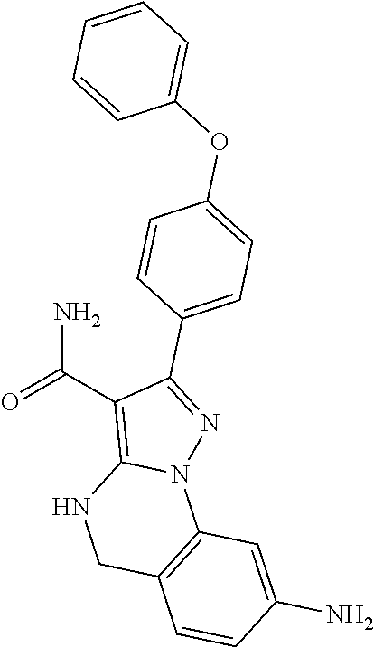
O=C(C1=C2N(N=C1C1=CC=C(OC3=CC=CC=C3)C=C1)C1=C(CN2)C=CC(N)=C1)N
